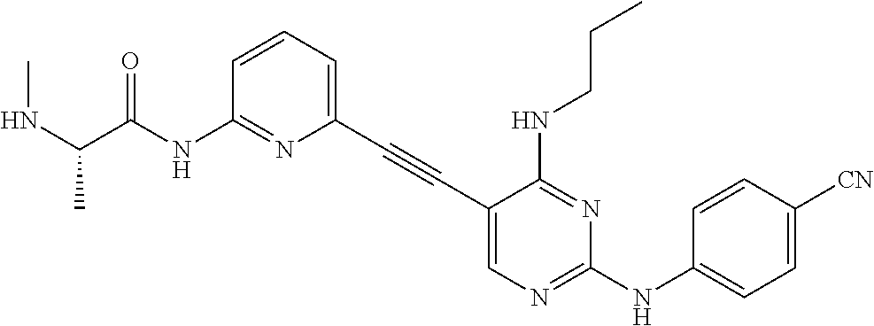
N1=C(NC(C(NC)C)=O)C=CC=C1C#CC1=CN=C(NC2=CC=C([CN])C=C2)N=C1NCCC
